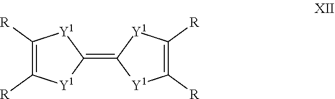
C1(=C2[Y1]C([R])=C([R])[Y1]2)[Y1]C([R])=C([R])[Y1]1
